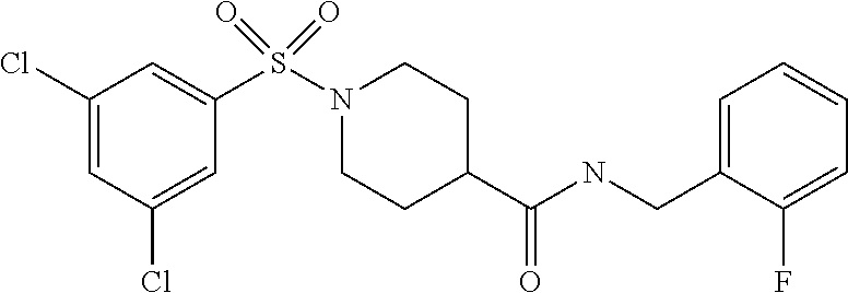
C1(Cl)=CC(Cl)=CC(S(N2CCC(C(NCC3=CC=CC=C3F)=O)CC2)(=O)=O)=C1
